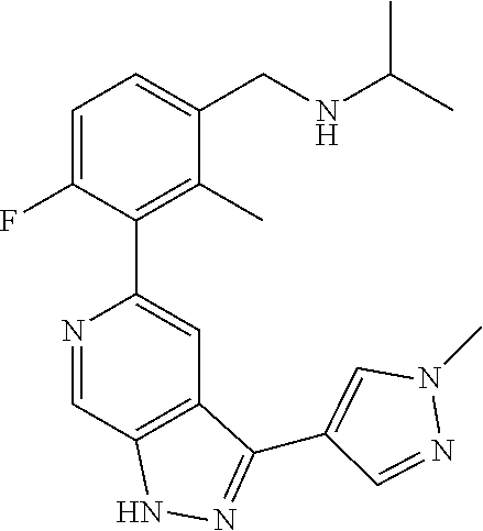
N1=CC2=C(C=C1C1=C(C)C(CNC(C)C)=CC=C1F)C(C1=CN(C)N=C1)=NN2
